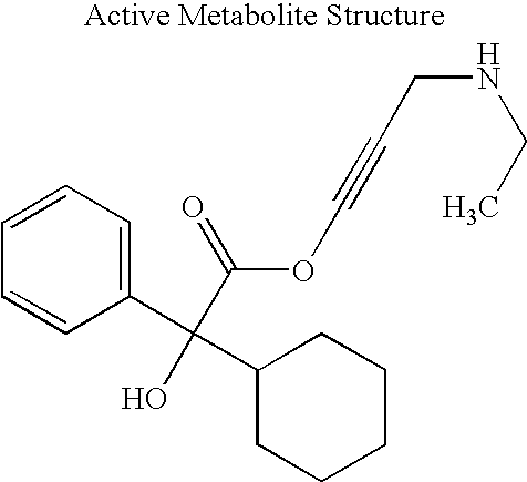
C1=CC=C(C(C2CCCCC2)(O)C(=O)OC#CCNCC)C=C1
